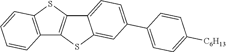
C12=C(SC3=C1SC1=CC(C4=CC=C([C6H13])C=C4)=CC=C31)C=CC=C2
